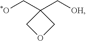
C1(C[*O])(C[OH])COC1
